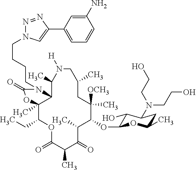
C1(OC2C(O)C(N(CCO)CCO)CC(C)O2)C([OCH3])(C)CC(C)CN([H])C(C)C2C(C)(C(CC)OC(=O)C(C)C(=O)C1C)OC(=O)N2CCCCN1N=NC(C2=CC=CC(N)=C2)=C1
